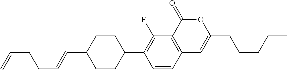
C12=C(C(=O)OC(CCCCC)=C1)C(F)=C(C1CCC(C=CCCC=C)CC1)C=C2
